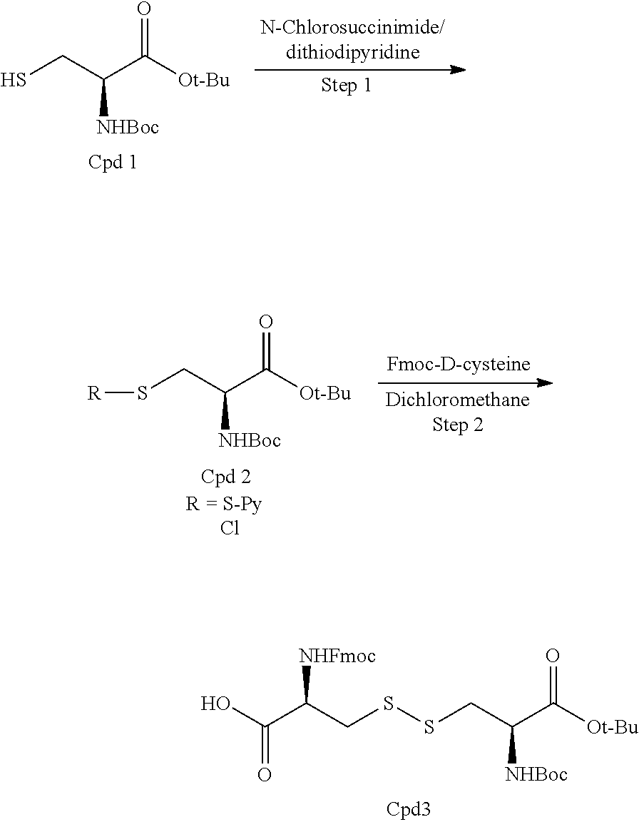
S(CC(C([Ot-Bu])=O)[NHBoc])SCC(C(O)=O)[NHFmoc].SCC(C([Ot-Bu])=O)[NHBoc].S(CC(C([Ot-Bu])=O)[NHBoc])[R]
